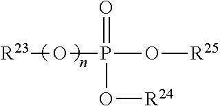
[R23]OP(O[R25])(=O)O[R24]
